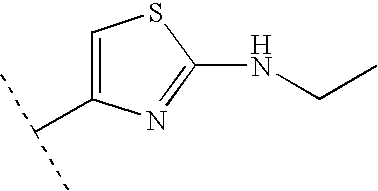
C1(NCC)=NC(C(C)C)=CS1
